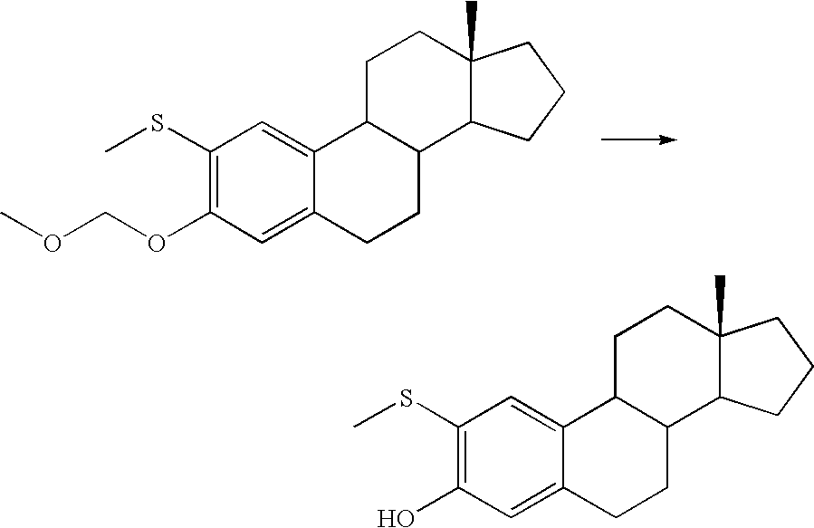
C12C(CCC3=CC(O)=C(SC)C=C13)C1C(C)(CC2)CCC1.C12C(CCC3=CC(OCOC)=C(SC)C=C13)C1C(C)(CC2)CCC1
